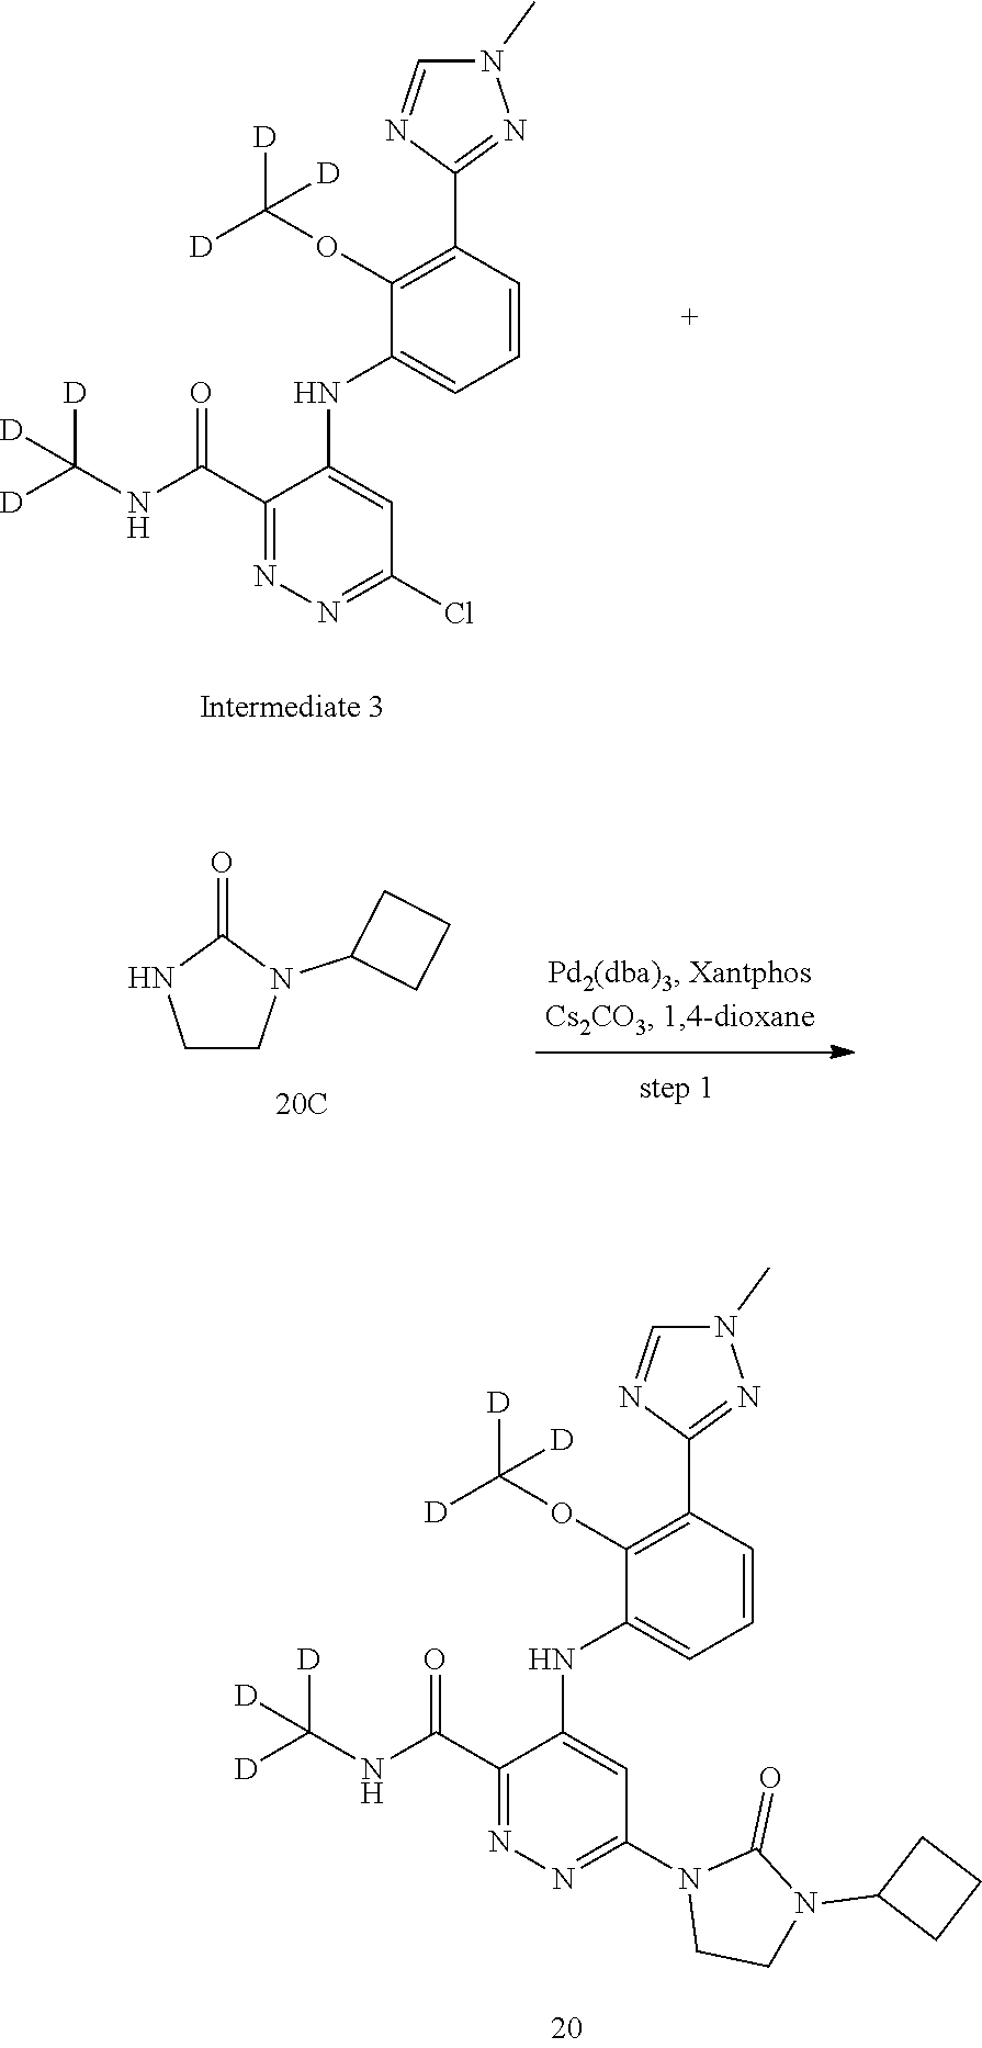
N1(C)C=NC(C2=C(OC([D])([D])[D])C(NC3=CC(Cl)=NN=C3C(NC([D])([D])[D])=O)=CC=C2)=N1.N1(C)C=NC(C2=C(OC([D])([D])[D])C(NC3=CC(N4CCN(C5CCC5)C4=O)=NN=C3C(NC([D])([D])[D])=O)=CC=C2)=N1.C1CN(C2CCC2)C(=O)N1
